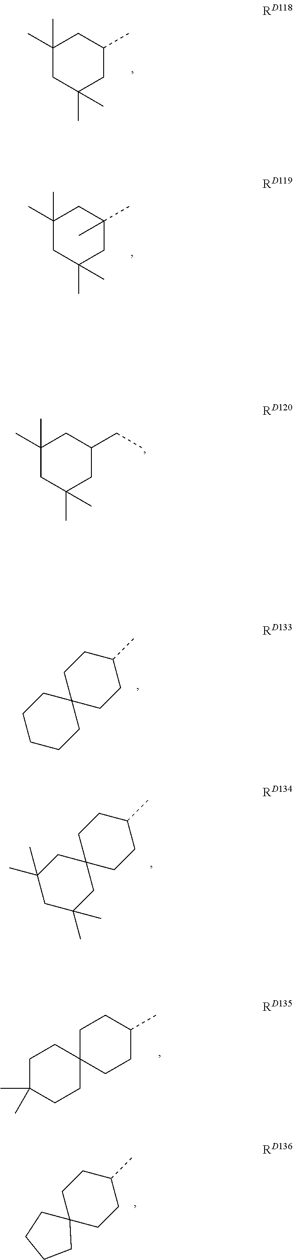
C1(C)(C)CC(C)(C)CC(C)C1.C1(C)(C)CC(C)(C)CC(C)(C)C1.C1(C)(C)CC(C)(C)CC(CC)C1.C1CCCC2(C1)CCC(C)CC2.C1(C)(C)CC(C)(C)CC2(C1)CCC(C)CC2.C1C2(CCC(C)C1)CCC(C)(C)CC2.C12(CCC(C)CC1)CCCC2
